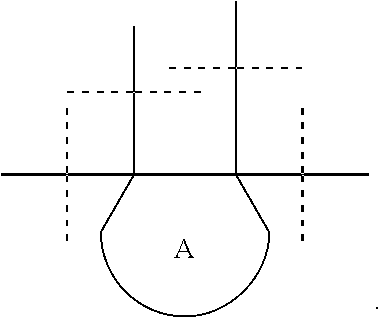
C(C(C(C)(C)C)(C)C(C)(C)C)(C(C)(C)C)(C)C(C)(C)C.[A]
